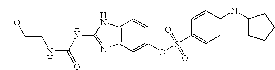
C12=C(C=C(OS(C3=CC=C(NC4CCCC4)C=C3)(=O)=O)C=C1)N=C(NC(=O)NCCOC)N2
